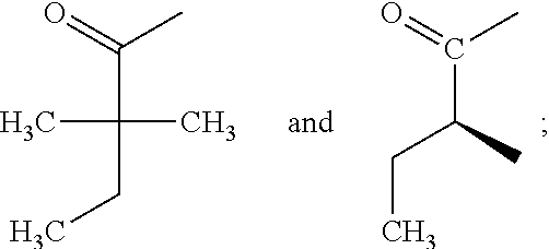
C(C(CC)(C)C)(=O)C.C(C(CC)C)(=O)C
